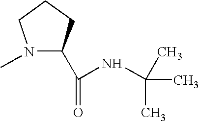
N1(C)C(C(=O)NC(C)(C)C)CCC1
